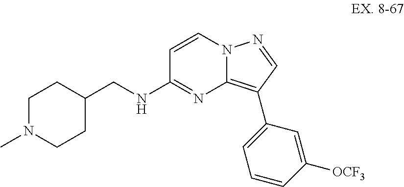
C(C1CCN(C)CC1)NC1=NC2=C(C3=CC=CC([OCF3])=C3)C=NN2C=C1
